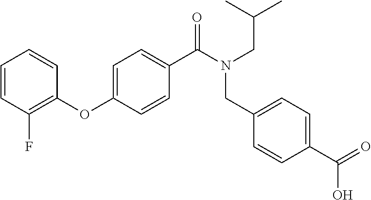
C1(OC2=CC=C(C(N(CC(C)C)CC3=CC=C(C(=O)O)C=C3)=O)C=C2)=C(F)C=CC=C1
